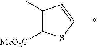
C1([MeO2C])=C(C)C=C(*)S1
